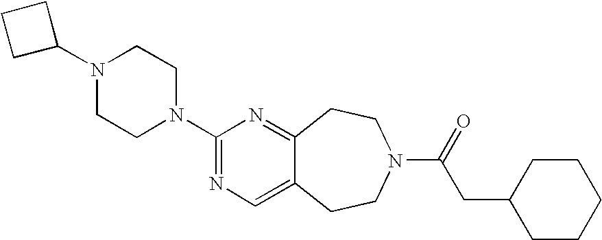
C1C(N2CCN(C3=NC=C4C(=N3)CCN(C(CC3CCCCC3)=O)CC4)CC2)CC1
